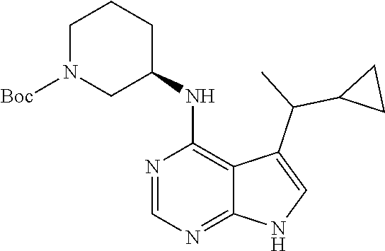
C1N([Boc])CC(NC2=C3C(=NC=N2)NC=C3C(C)C2CC2)CC1
